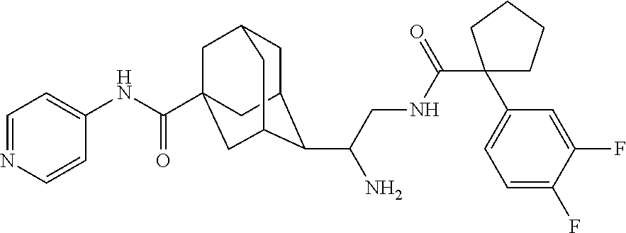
C1C2C(C(CNC(C3(C4=CC=C(F)C(F)=C4)CCCC3)=O)N)C3CC(C(NC4=CC=NC=C4)=O)(CC1C3)C2
